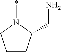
C1CC(CN)N(*)C1
